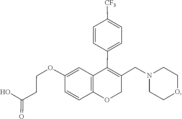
C1CN(CC2=C(C3=CC=C([CF3])C=C3)C3=C(C=CC(OCCC(O)=O)=C3)OC2)CCO1
